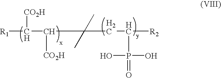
[R1]C(C([CO2H])C(CC([R2])P(O)(O)=O)(C)C)[CO2H]
